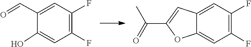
C(=O)C1=CC(F)=C(F)C=C1O.C12=CC(F)=C(F)C=C1C=C(C(=O)C)O2
